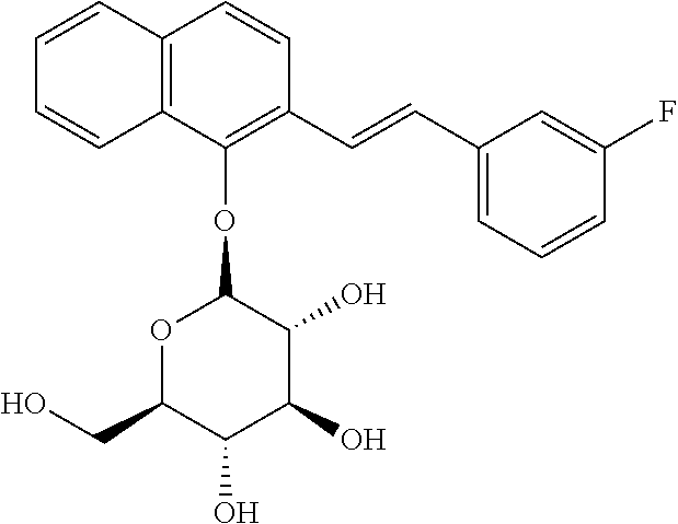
C12=C(C=CC(C=CC3=CC=CC(F)=C3)=C1OC1OC(CO)C(O)C(O)C1O)C=CC=C2
